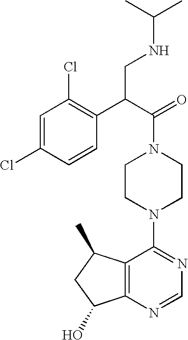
C12=C(N=CN=C1N1CCN(C(=O)C(CNC(C)C)C3=C(Cl)C=C(Cl)C=C3)CC1)C(O)CC2C
